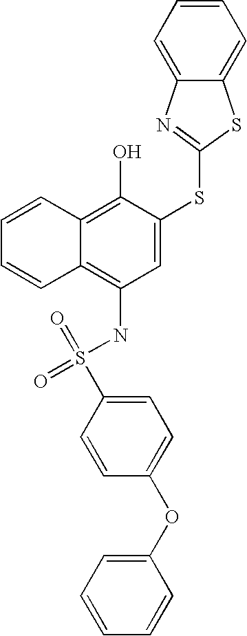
C1=CC=CC2=C(O)C(SC3=NC4=CC=CC=C4S3)=CC(NS(=O)(=O)C3=CC=C(OC4=CC=CC=C4)C=C3)=C12
